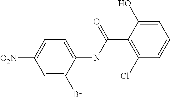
C1=C(Br)C(NC(C2=C(Cl)C=CC=C2O)=O)=CC=C1[O2N]
